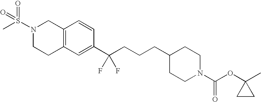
C1(C(CCCC2CCN(C(=O)OC3(C)CC3)CC2)(F)F)=CC2=C(C=C1)CN(S(C)(=O)=O)CC2
